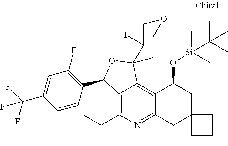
C12=C(C(C)C)N=C3C(=C1C1(OC2C2=C(F)C=C(C(F)(F)F)C=C2)CCOCC1I)C(O[Si](C(C)(C)C)(C)C)CC1(C3)CCC1
